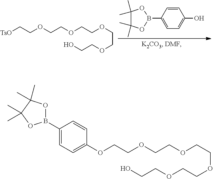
C(COCCOCCOCCOCCO)[TsO].C1=C(B2OC(C)(C)C(C)(C)O2)C=CC(O)=C1.C1(OCCOCCOCCOCCOCCO)=CC=C(B2OC(C)(C)C(C)(C)O2)C=C1
